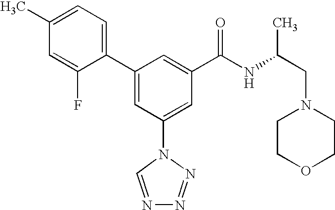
C1(C2=CC(N3C=NN=N3)=CC(C(NC(CN3CCOCC3)C)=O)=C2)=CC=C(C)C=C1F
